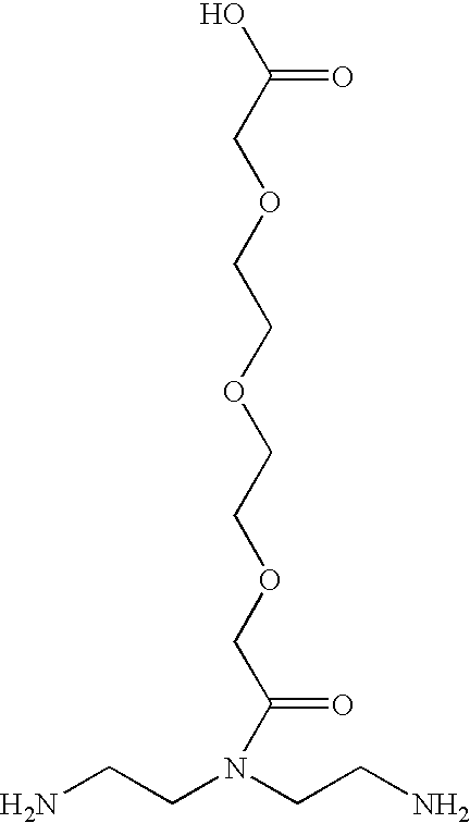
NCCN(CCN)C(COCCOCCOCC(O)=O)=O
